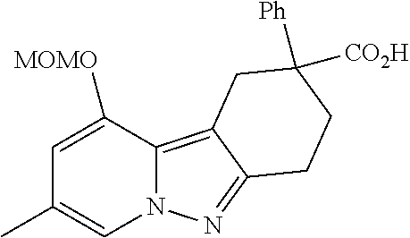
C1=C([MOMO])C2=C3C(=NN2C=C1C)CCC([Ph])([CO2H])C3
